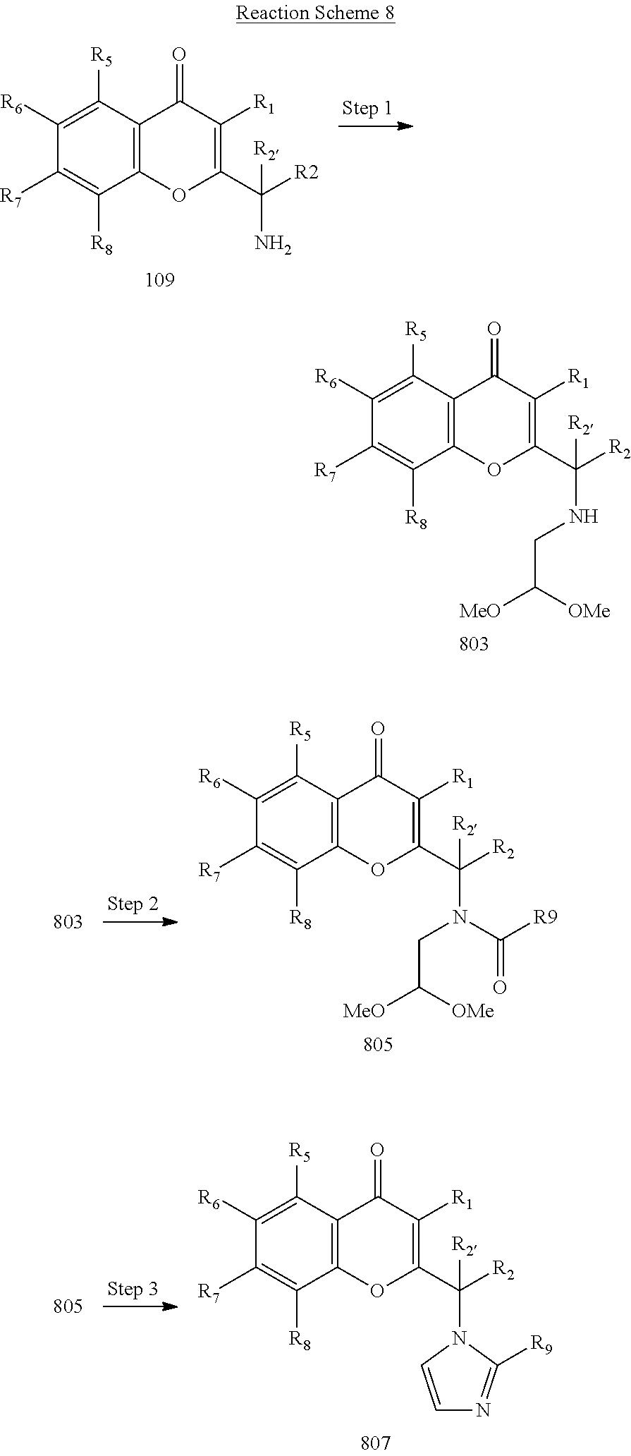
C1([R6])=C([R5])C2=C(C([R8])=C1[R7])OC(C([R2])(N)[R2])=C([R1])C2=O.C1([R6])=C([R5])C2=C(C([R8])=C1[R7])OC(C([R2])(NCC([MeO])[OMe])[R2])=C([R1])C2=O.C1([R6])=C([R5])C2=C(C([R8])=C1[R7])OC(C([R2])(N(CC([MeO])[OMe])C([R9])=O)[R2])=C([R1])C2=O.C1([R6])=C([R5])C2=C(C([R8])=C1[R7])OC(C([R2])(N1C=CN=C1[R9])[R2])=C([R1])C2=O
